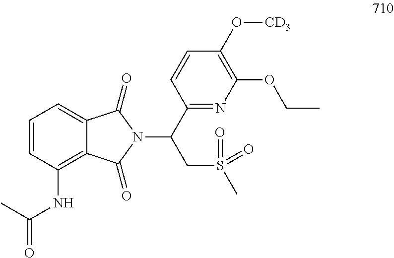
C1=CC(NC(C)=O)=C2C(=C1)C(=O)N(C(C1=NC(OCC)=C(O[CD3])C=C1)CS(C)(=O)=O)C2=O
